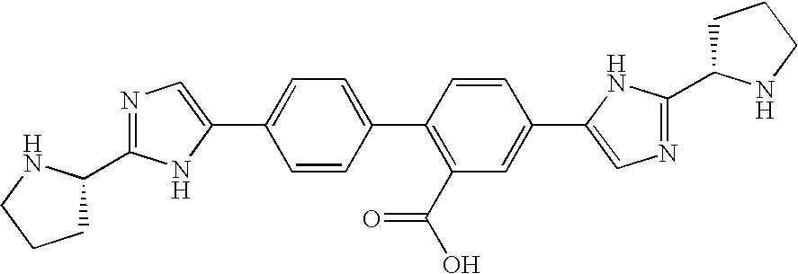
C1=CC(C2=C(C(O)=O)C=C(C3=CN=C(C4CCCN4)N3)C=C2)=CC=C1C1=CN=C(C2CCCN2)N1
